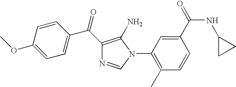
C1=CC(OC)=CC=C1C(C1=C(N)N(C2=C(C)C=CC(C(=O)NC3CC3)=C2)C=N1)=O
